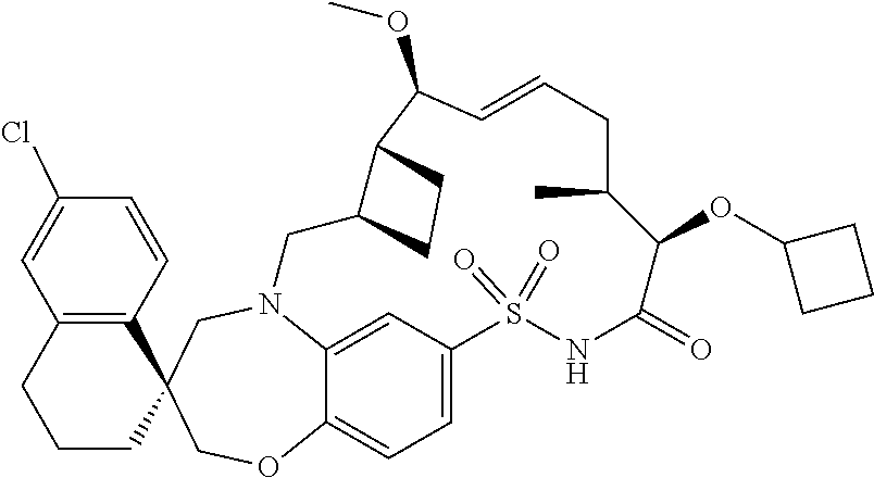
N12C3=CC(=CC=C3OCC3(C4=C(C=C(Cl)C=C4)CCC3)C1)S(=O)(=O)NC(=O)C(OC1CCC1)C(C)CC=CC(OC)C1C(C2)CC1
